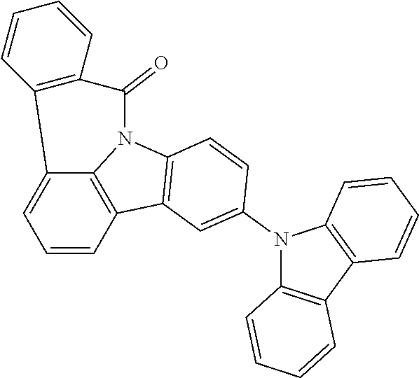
C12=CC=CC3=C1N(C1=C3C=C(N3C4=C(C5=C3C=CC=C5)C=CC=C4)C=C1)C(=O)C1=C2C=CC=C1
